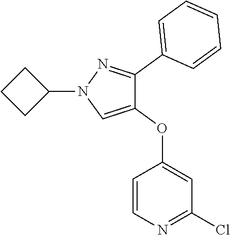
C1CCC1N1C=C(OC2=CC(Cl)=NC=C2)C(C2=CC=CC=C2)=N1
